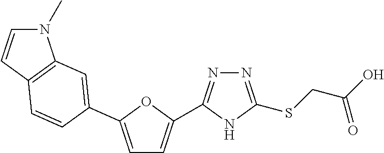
N1=C(C2=CC=C(C3=CC4=C(C=CN4C)C=C3)O2)NC(SCC(O)=O)=N1
